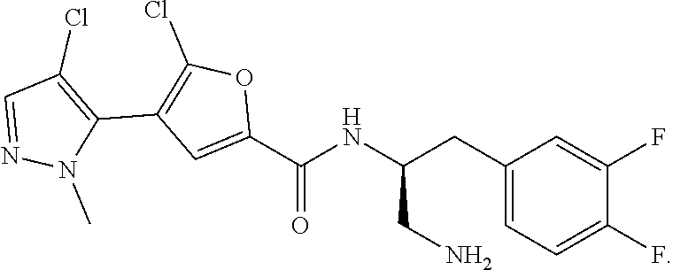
C1(CC(NC(C2=CC(C3=C(Cl)C=NN3C)=C(Cl)O2)=O)CN)=CC=C(F)C(F)=C1
